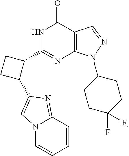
C1CC(C2=CN3C=CC=CC3=N2)C1C1=NC2=C(C(=O)N1)C=NN2C1CCC(F)(F)CC1
